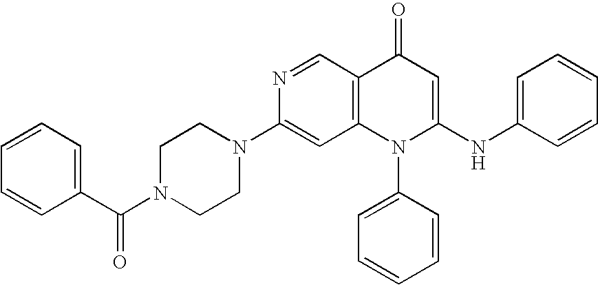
N1(C2=CC3=C(C=N2)C(=O)C=C(NC2=CC=CC=C2)N3C2=CC=CC=C2)CCN(C(C2=CC=CC=C2)=O)CC1
